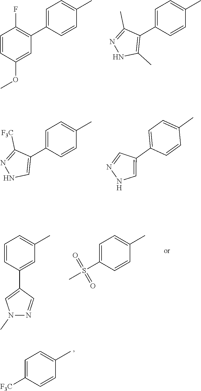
C1=C(C2=C(F)C=CC(OC)=C2)C=CC(C)=C1.C1=C(C2=C(C)NN=C2C)C=CC(C)=C1.C1=C(C2=CNN=C2[F3C])C=CC(C)=C1.C1=C(C2=CNN=C2)C=CC(C)=C1.C1=C([F3C])C=CC(C)=C1.C1=CC(C2=CN(C)N=C2)=CC(C)=C1.C1=C(S(C)(=O)=O)C=CC(C)=C1
